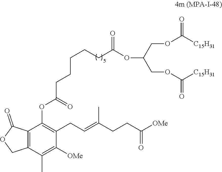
C(=C(C)CCC(=O)[OMe])CC1=C(OC(=O)CCCCCC(=O)OC(COC([C15H31])=O)COC([C15H31])=O)C2=C(C(C)=C1[OMe])COC2=O
